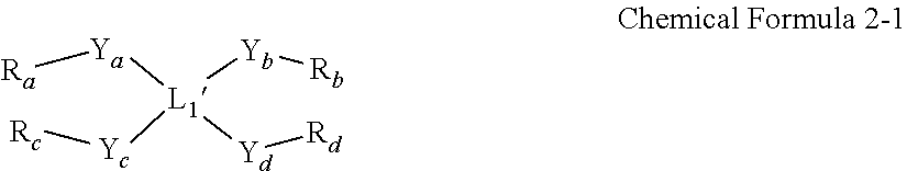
[Ya]([L1]([Yb][Rb])([Yd][Rd])[Yc][Rc])[Ra]
